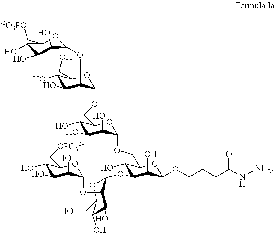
C1(O)C(O)C(O)C(OC2C(O)C(O)C(CO)OC2OCC2C(O)C(O)C(O)C(OCC3C(O)C(OC4C(OC5C(O)C(O)C(O)C(C[OPO32-])O5)C(O)C(O)C(CO)O4)C(O)C(OCCCC(N[NH2])=O)O3)O2)OC1C[-2O3PO]
